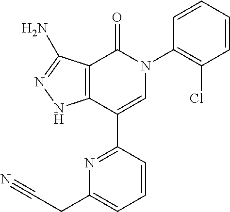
C12=C(C(C3=NC(CC#N)=CC=C3)=CN(C3=C(Cl)C=CC=C3)C1=O)NN=C2N
